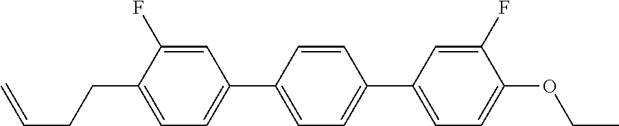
C1=C(F)C(CCC=C)=CC=C1C1=CC=C(C2=CC=C(OCC)C(F)=C2)C=C1
